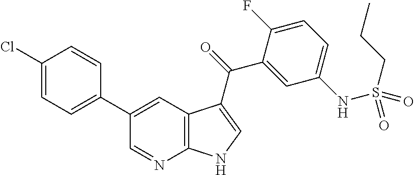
C12=C(C=C(C3=CC=C(Cl)C=C3)C=N1)C(C(=O)C1=CC(NS(CCC)(=O)=O)=CC=C1F)=CN2
